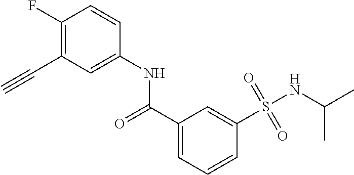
C1(C(=O)NC2=CC(C#C)=C(F)C=C2)=CC=CC(S(=O)(=O)NC(C)C)=C1
